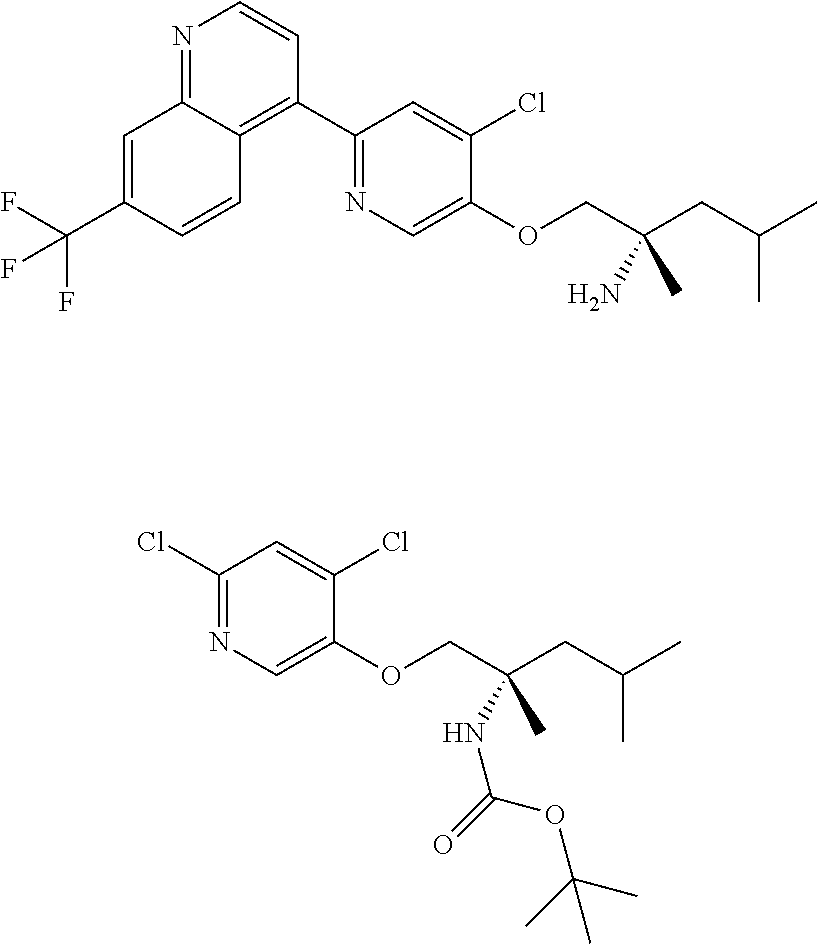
N1=C2C(=C(C3=NC=C(OCC(CC(C)C)(N)C)C(Cl)=C3)C=C1)C=CC(C(F)(F)F)=C2.ClC1=NC=C(OCC(CC(C)C)(NC(=O)OC(C)(C)C)C)C(Cl)=C1
